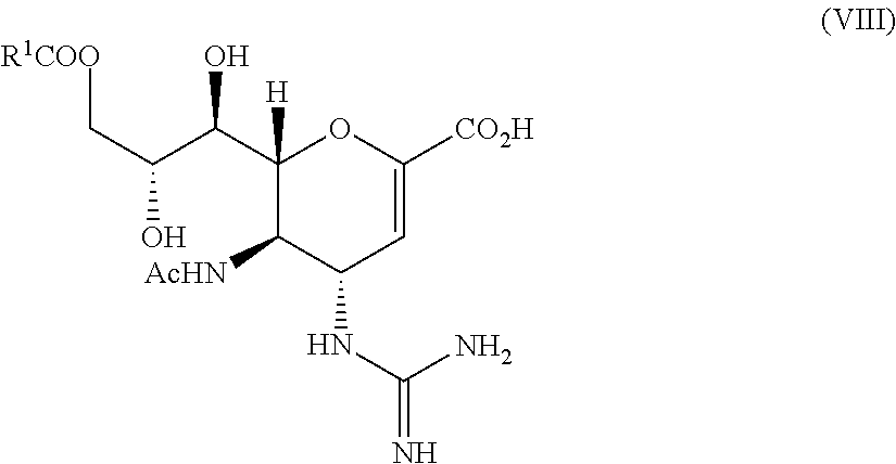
C1(C(C(C[R1COO])O)O)([H])C([AcHN])C(NC(=N)N)C=C([CO2H])O1
